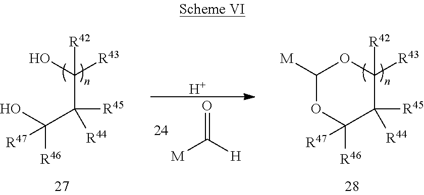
C(C([R45])(C(O)([R46])[R47])[R44])(O)([R43])[R42].O=C([H])[M].[H].C1([R43])([R42])C([R45])([R44])C([R46])([R47])OC([M])O1
